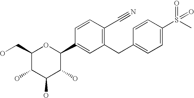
C1(CO)C(O)C(O)C(O)C(C2=CC(CC3=CC=C(S(C)(=O)=O)C=C3)=C(C#N)C=C2)O1
